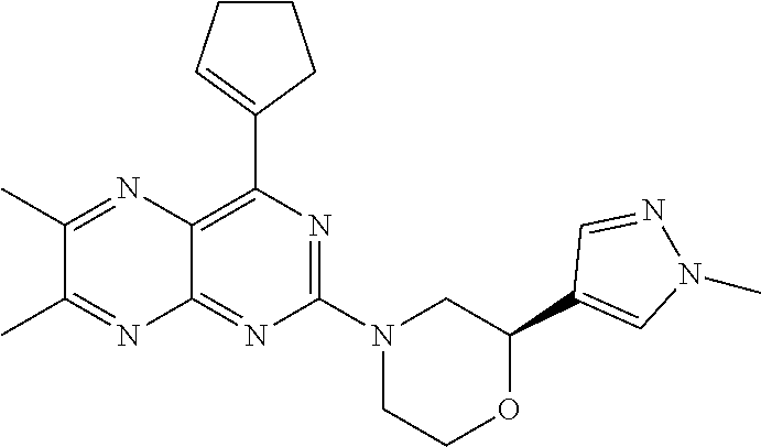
N1=C(N2CC(C3=CN(C)N=C3)OCC2)N=C2C(=C1C1=CCCC1)N=C(C)C(C)=N2
